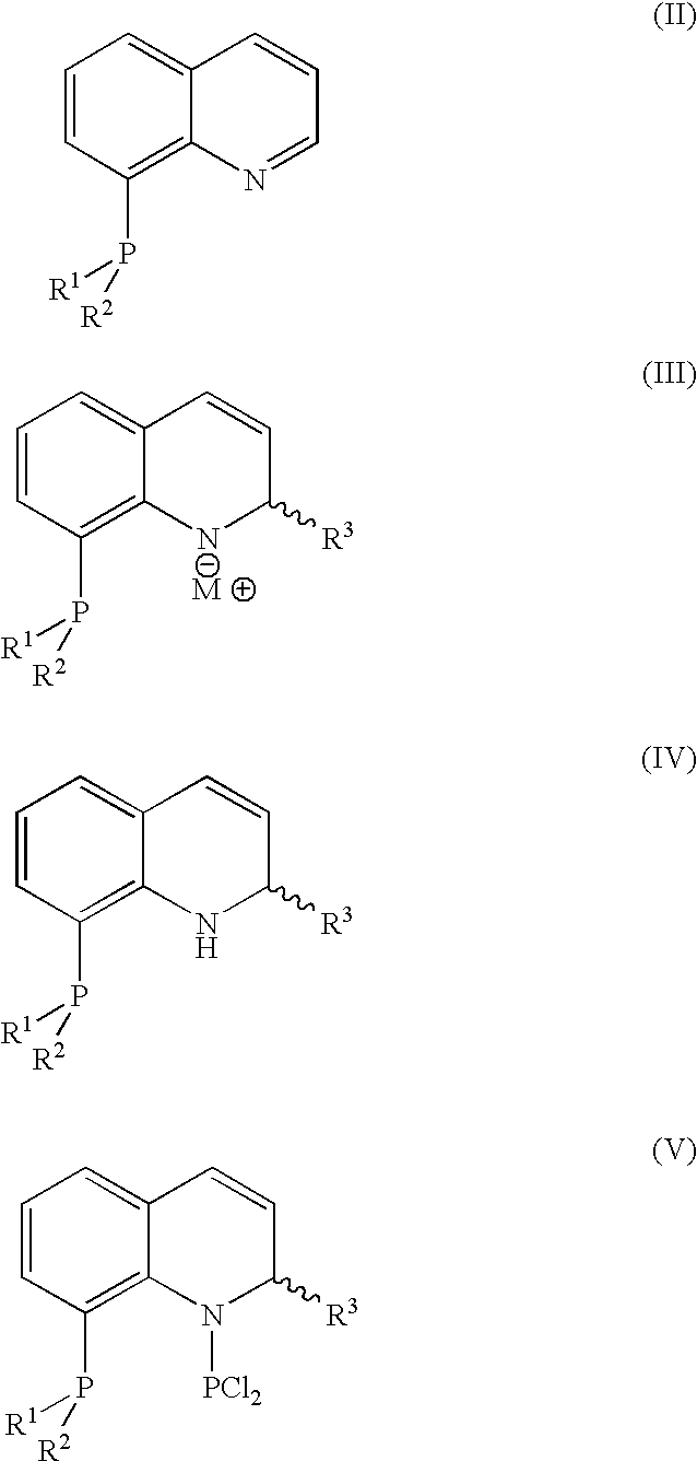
C1=CC(P([R1])[R2])=C2C(=C1)C=CC([R3])N2.C1=CC(P([R1])[R2])=C2C(=C1)C=CC=N2.C1=CC(P([R1])[R2])=C2C(=C1)C=CC([R3])N2.C1=CC(P([R1])[R2])=C2C(=C1)C=CC([R3])N2[PCl2]
